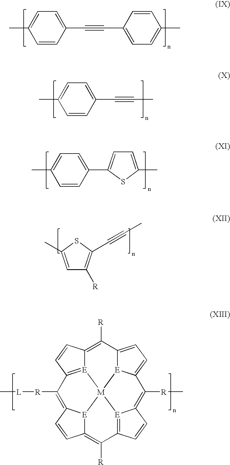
C1=CC(C#CC2=CC=C(C)C=C2)=CC=C1C.C1=CC(C#CC)=CC=C1C.C1=CC(C2=CC=C(C)S2)=CC=C1C.C1=C(C)SC(C#CC)=C1[R].[E]12=C3C=CC1=C([R])C1=CC=C4[E]1[M]21[E]2C(=C([R])C5=[E]1C(=C4[R]C)C=C5)C=CC2=C3[R][L]C
